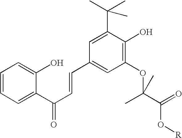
C1=CC=C(C(C=CC2=CC(OC(C)(C)C(O[R])=O)=C(O)C(C(C)(C)C)=C2)=O)C(O)=C1
